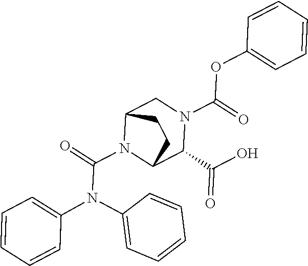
C(N1C2C(C(O)=O)N(C(OC3=CC=CC=C3)=O)CC1CC2)(=O)N(C1=CC=CC=C1)C1=CC=CC=C1
